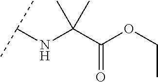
C(C(OCC)=O)(NC(C)C)(C)C
